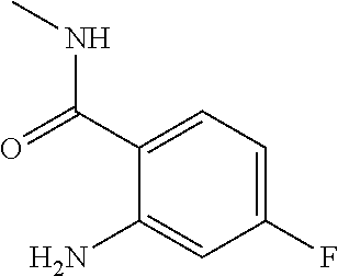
C1(F)=CC=C(C(=O)NC)C(N)=C1
